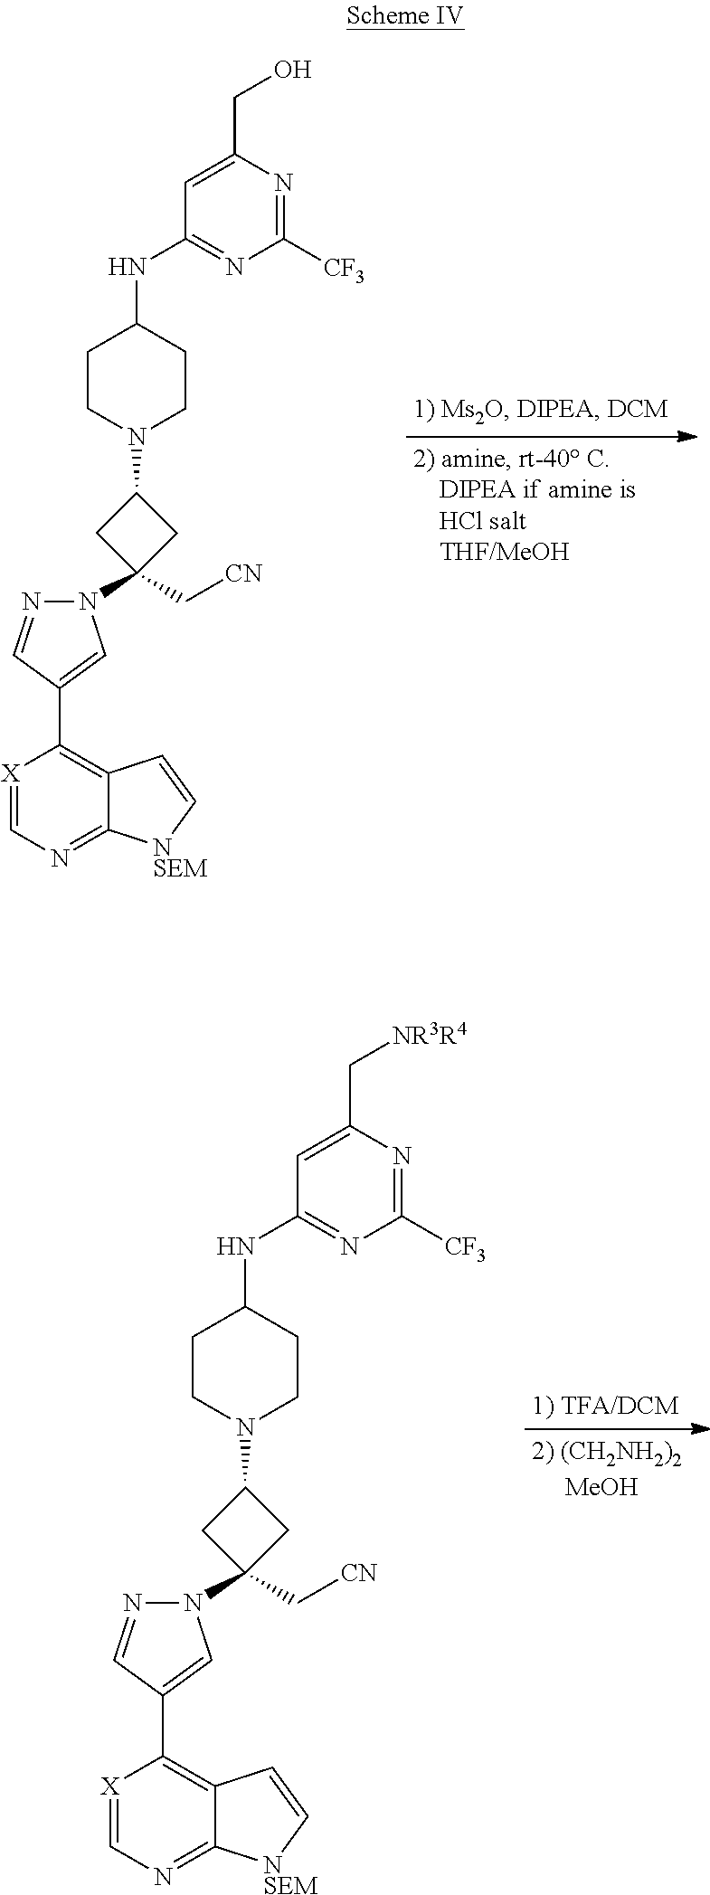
[X]1=CN=C2C(=C1C1=CN(C3(C[CN])CC(N4CCC(NC5=NC([CF3])=NC(CO)=C5)CC4)C3)N=C1)C=C[NSEM]2.[X]1=CN=C2C(=C1C1=CN(C3(C[CN])CC(N4CCC(NC5=NC([CF3])=NC(C[NR3R4])=C5)CC4)C3)N=C1)C=C[NSEM]2
